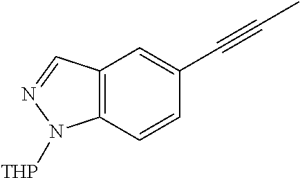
C12=C(C=CC(C#CC)=C1)N([THP])N=C2
